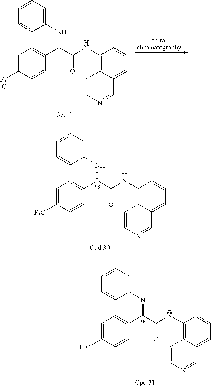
C1(NC(C(C2=CC=C([F3C])C=C2)NC2=CC=CC=C2)=O)=C2C(=CC=C1)C=NC=C2.C1(NC(C(C2=CC=C([F3C])C=C2)NC2=CC=CC=C2)=O)=C2C(=CC=C1)C=NC=C2.C1(NC(C(C2=CC=C([F3C])C=C2)NC2=CC=CC=C2)=O)=C2C(=CC=C1)C=NC=C2
